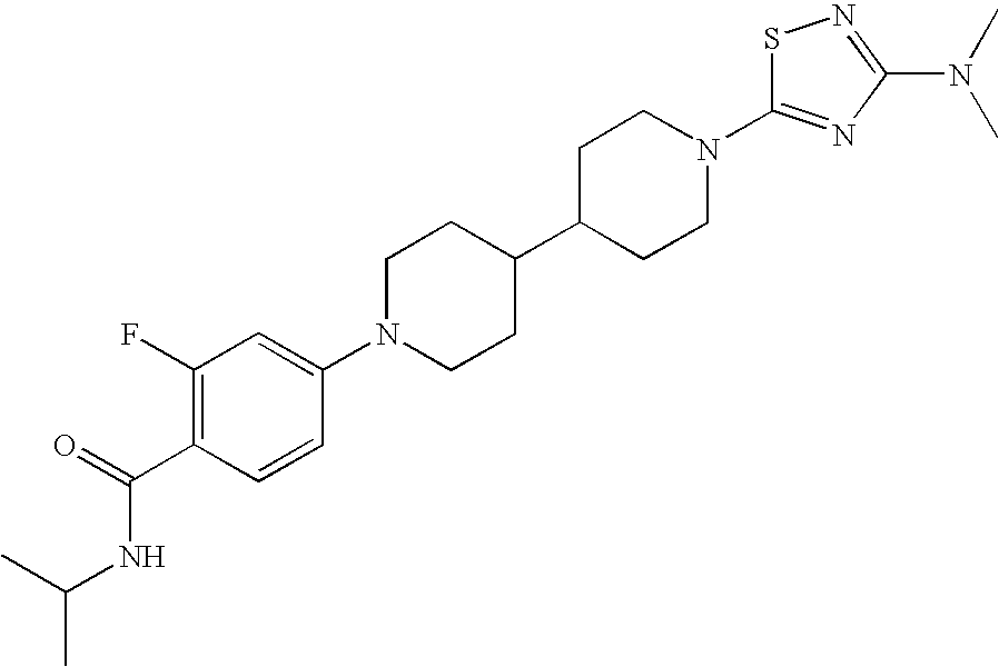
C1N(C2=CC(F)=C(C(NC(C)C)=O)C=C2)CCC(C2CCN(C3=NC(N(C)C)=NS3)CC2)C1
